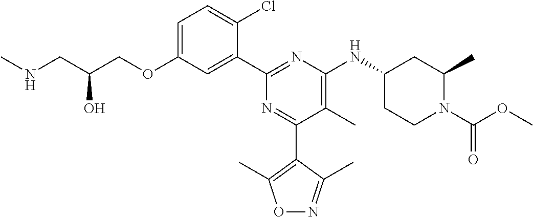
C1=C(OCC(CNC)O)C=C(C2=NC(NC3CC(C)N(C(OC)=O)CC3)=C(C)C(C3=C(C)ON=C3C)=N2)C(Cl)=C1
